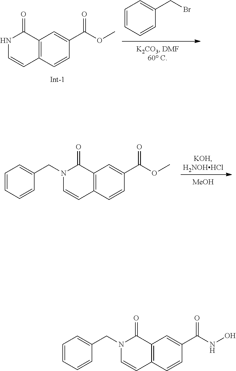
N1C=CC2=C(C1=O)C=C(C(OC)=O)C=C2.BrCC1=CC=CC=C1.[MeOH].C1=CC2=C(C(=O)N1CC1=CC=CC=C1)C=C(C(OC)=O)C=C2.C1=CC2=C(C(=O)N1CC1=CC=CC=C1)C=C(C(NO)=O)C=C2
